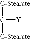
[C-Stearate]C([Y])[C-Stearate]
